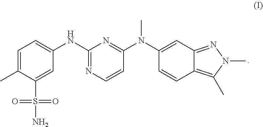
C1=C(C)C(S(N)(=O)=O)=CC(NC2=NC=CC(N(C3=CC4=NN(C)C(C)=C4C=C3)C)=N2)=C1
